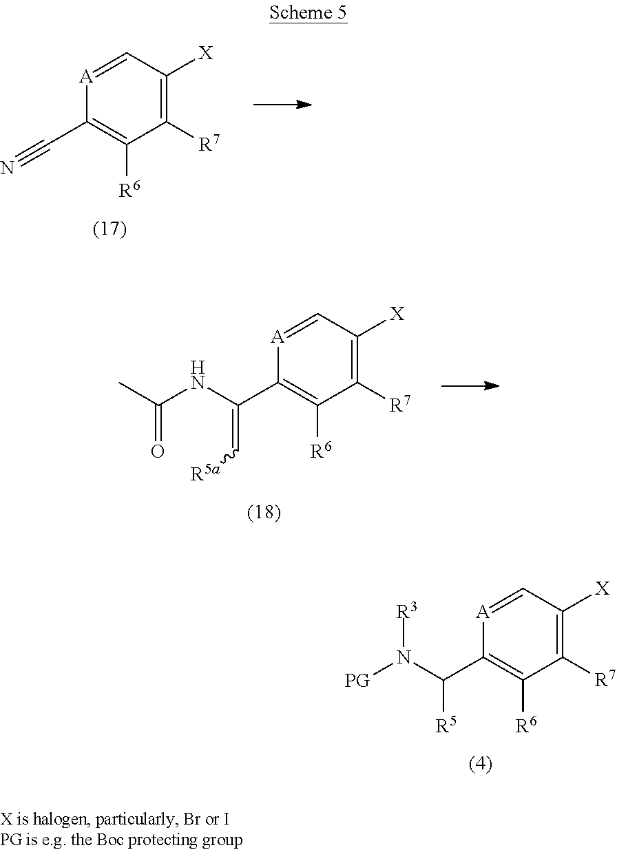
[A]1=CC([X])=C([R7])C([R6])=C1C#N.[A]1=CC([X])=C([R7])C([R6])=C1C(=C[R5a])NC(=O)C.[A]1=CC([X])=C([R7])C([R6])=C1C([R5])N([PG])[R3]
